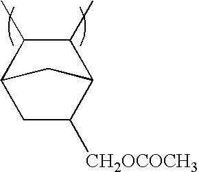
C1(C)C(C)C2CC([CH2OCOCH3])C1C2
